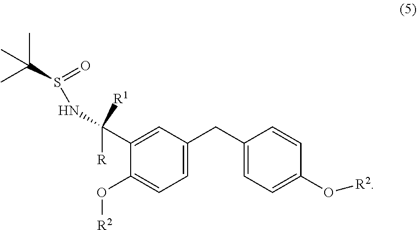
C1=C(CC2=CC=C(O[R2])C=C2)C=C(C([R1])([R])NS(=O)C(C)(C)C)C(O[R2])=C1
